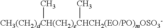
[CH3(CH2)dCH(CH2)eCHCH2(EO/PO)mOSO3-](C)C
